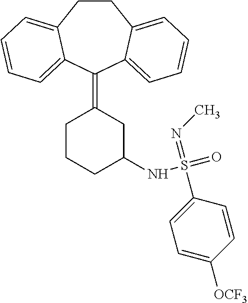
C1CC2=CC=CC=C2C(=C2CC(NS(=O)(=NC)C3=CC=C([OCF3])C=C3)CCC2)C2=CC=CC=C12
